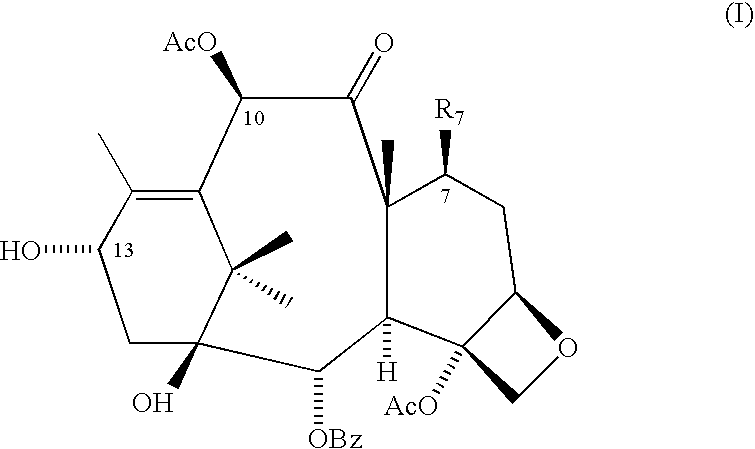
C1C(O)C(C)=C2C(C)(C)C1(O)C([OBz])C1([H])C(C)(C(=O)C2[AcO])C([R7])CC2C1([AcO])CO2
